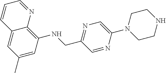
C12=CC(C)=CC(NCC3=NC=C(N4CCNCC4)N=C3)=C1N=CC=C2
